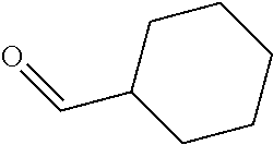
C1(C=O)CCCCC1
